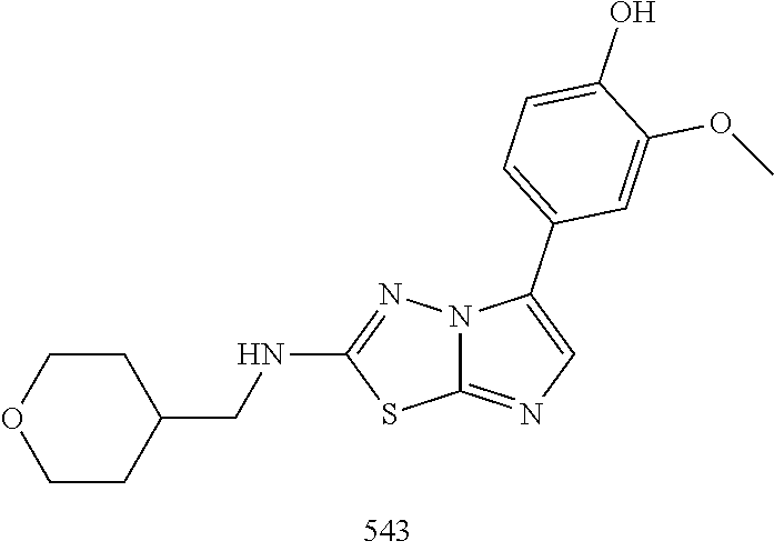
C1(NCC2CCOCC2)=NN2C(=NC=C2C2=CC=C(O)C(OC)=C2)S1
